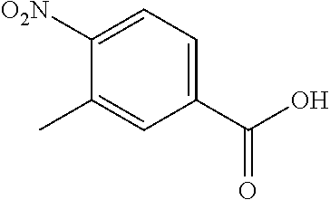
O=C(O)C1=CC=C([O2N])C(C)=C1
